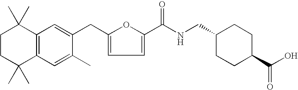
C1CC(C)(C)C2=C(C1(C)C)C=C(CC1=CC=C(C(NCC3CCC(C(=O)O)CC3)=O)O1)C(C)=C2
